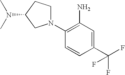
C1(N2CCC(N(C)C)C2)=C(N)C=C(C(F)(F)F)C=C1
